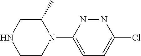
C1C(C)N(C2=CC=C(Cl)N=N2)CCN1
